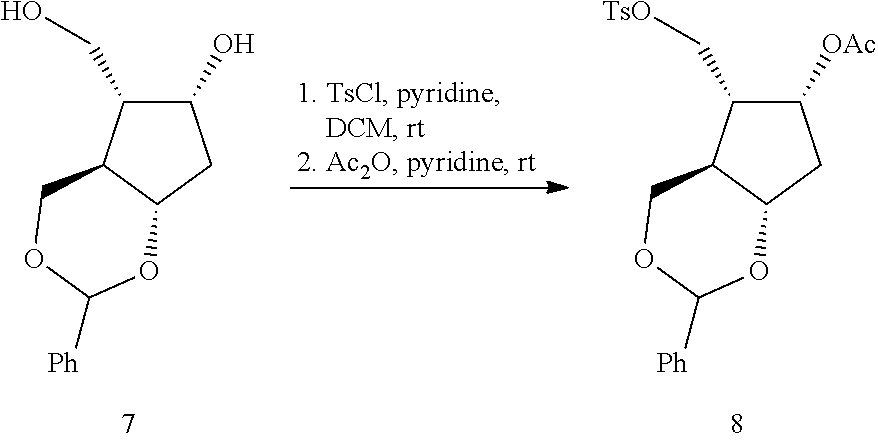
C1(CO)C(O)CC2C1COC([Ph])O2.C1(C[TsO])C([OAc])CC2C1COC([Ph])O2
